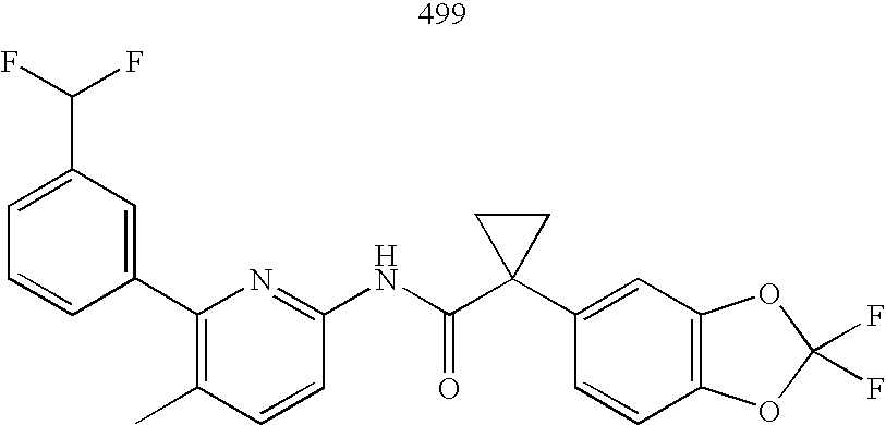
C1=CC(NC(C2(C3=CC4=C(C=C3)OC(F)(F)O4)CC2)=O)=NC(C2=CC(C(F)F)=CC=C2)=C1C
